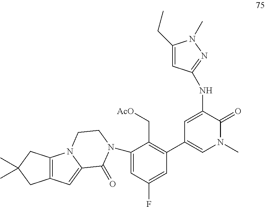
C1=C(N2C(=O)C3=CC4=C(N3CC2)CC(C)(C)C4)C(C[AcO])=C(C2=CN(C)C(=O)C(NC3=NN(C)C(CC)=C3)=C2)C=C1F
